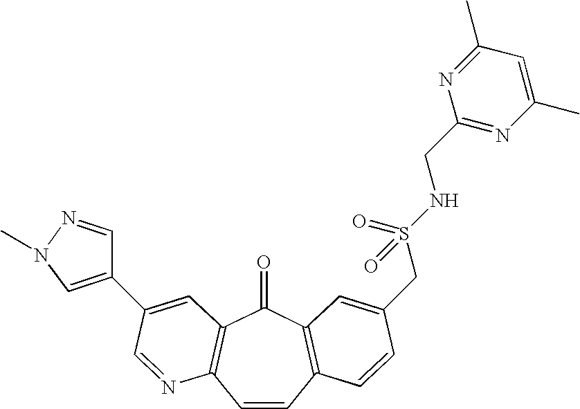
C1=CC2=C(C(=O)C3=C1N=CC(C1=CN(C)N=C1)=C3)C=C(CS(NCC1=NC(C)=CC(C)=N1)(=O)=O)C=C2
